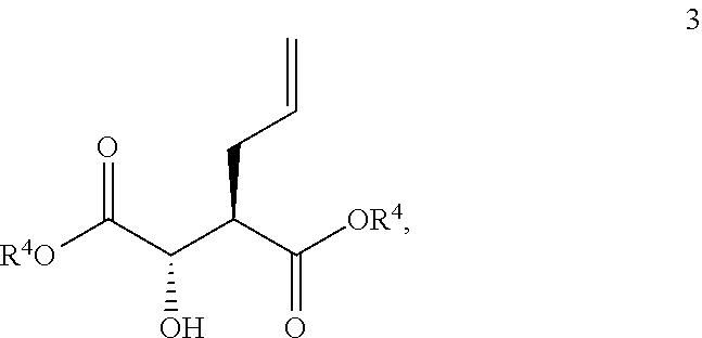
[R4O]C(C(C(C([OR4])=O)CC=C)O)=O
